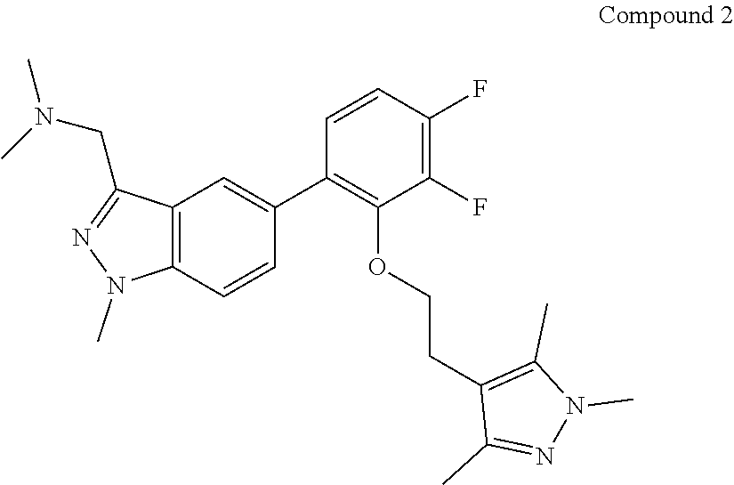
C1(C2=CC3=C(C=C2)N(C)N=C3CN(C)C)=C(OCCC2=C(C)N(C)N=C2C)C(F)=C(F)C=C1
